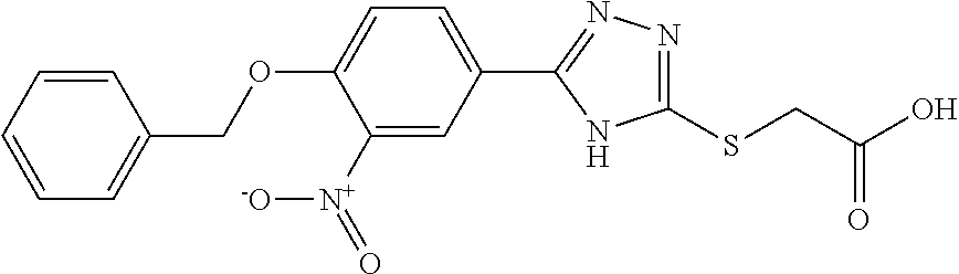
C1(SCC(O)=O)=NN=C(C2=CC=C(OCC3=CC=CC=C3)C([N+](=O)[-O])=C2)N1
